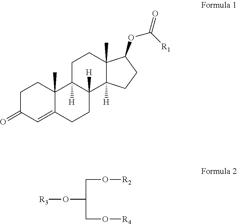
C1C(=O)C=C2C(C)(C1)C1([H])C([H])(CC2)C2([H])C(C)(CC1)C(OC(=O)[R1])CC2.[R3]OC(CO[R4])CO[R2]
